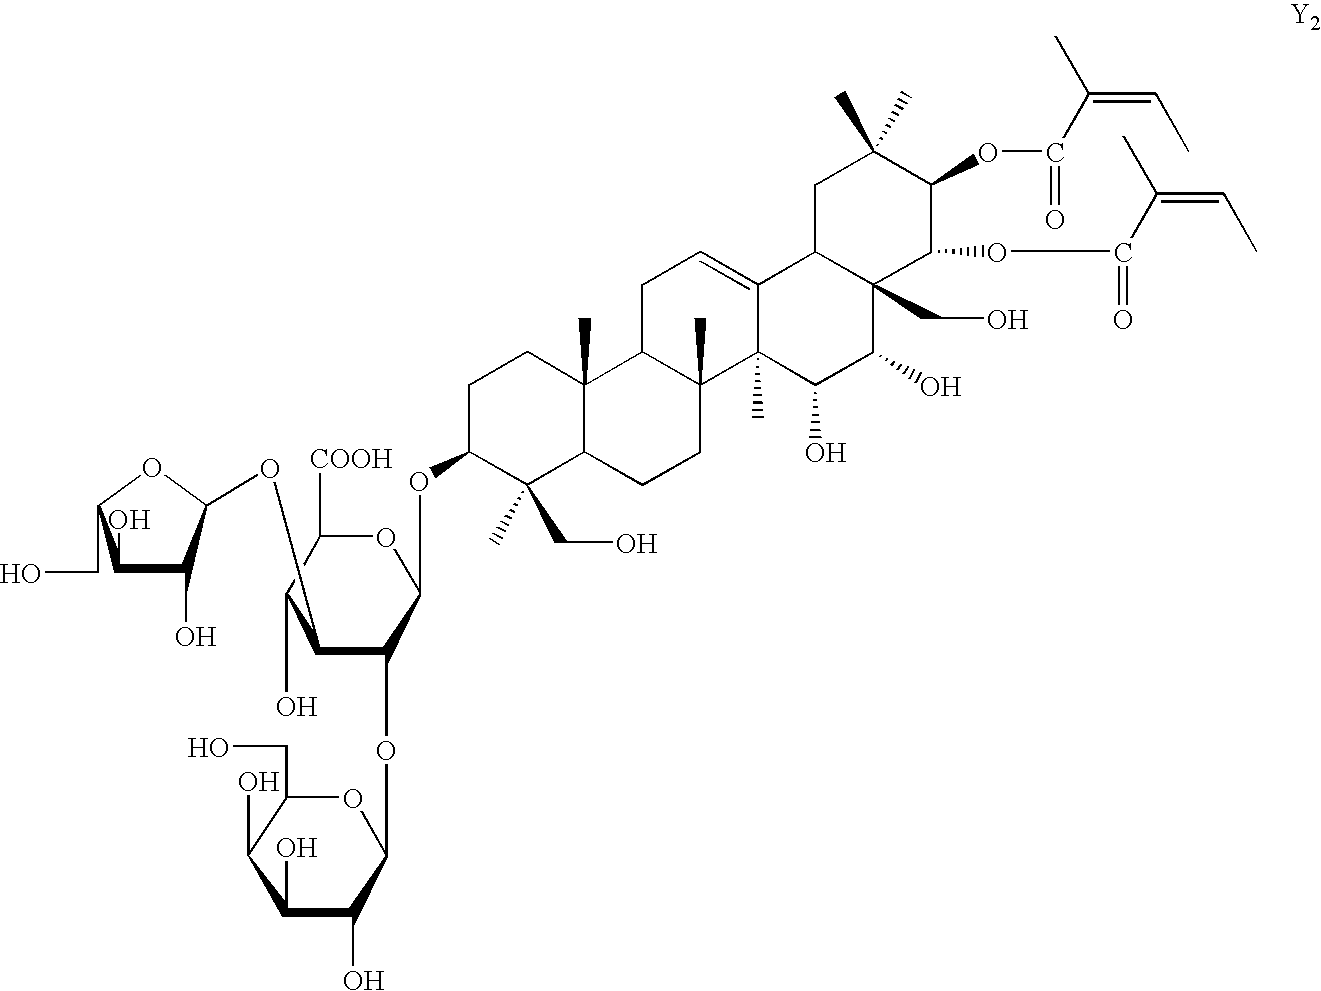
OC1C(OC2C(O)C(O)C(CO)O2)C(OC2OC(CO)C(O)C(O)C2O)C(OC2C(CO)(C)C3C(C)(CC2)C2C(C)(CC3)C3(C)C(=CC2)C2C(CO)(C(O)C3O)C(OC(C(=CC)C)=O)C(OC(C(=CC)C)=O)C(C)(C)C2)OC1[COOH]
